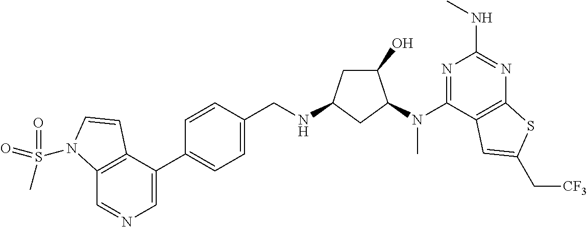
C1=CC(C2=CN=CC3=C2C=CN3S(C)(=O)=O)=CC=C1CNC1CC(O)C(N(C2=NC(NC)=NC3=C2C=C(C[CF3])S3)C)C1
